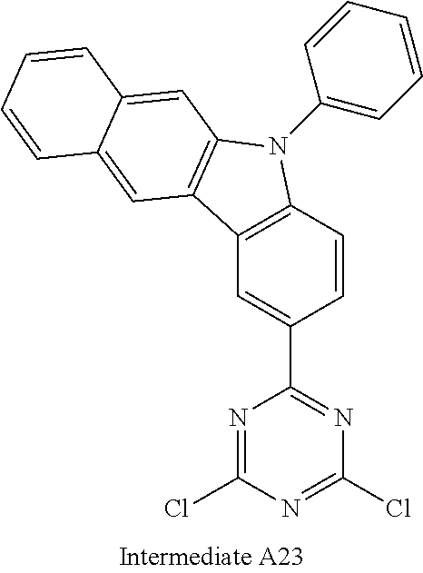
C1=CC(C2=NC(Cl)=NC(Cl)=N2)=CC2=C1N(C1=CC=CC=C1)C1=C2C=C2C(=C1)C=CC=C2
